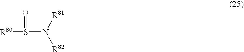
[R80]S(=O)N([R81])[R82]
